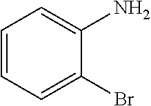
C1=CC=C(Br)C(N)=C1
